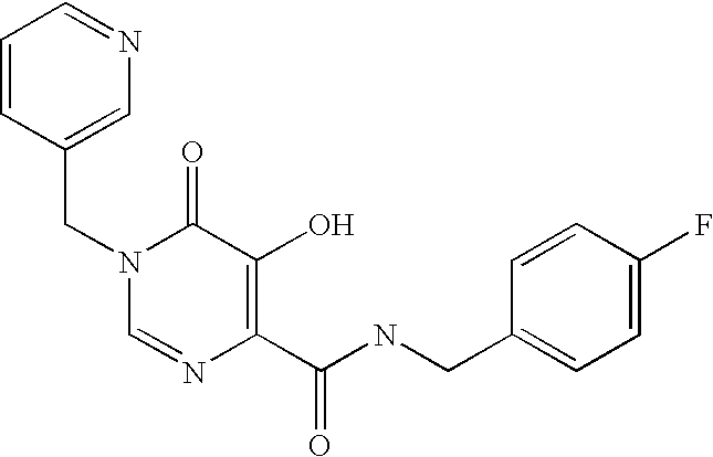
C(N1C=NC(C(NCC2=CC=C(F)C=C2)=O)=C(O)C1=O)C1=CN=CC=C1
